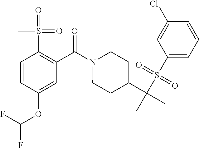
C1=CC(OC(F)F)=CC(C(N2CCC(C(C)(S(C3=CC=CC(Cl)=C3)(=O)=O)C)CC2)=O)=C1S(=O)(=O)C
